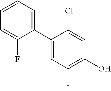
C1=CC=C(F)C(C2=CC(I)=C(O)C=C2Cl)=C1
